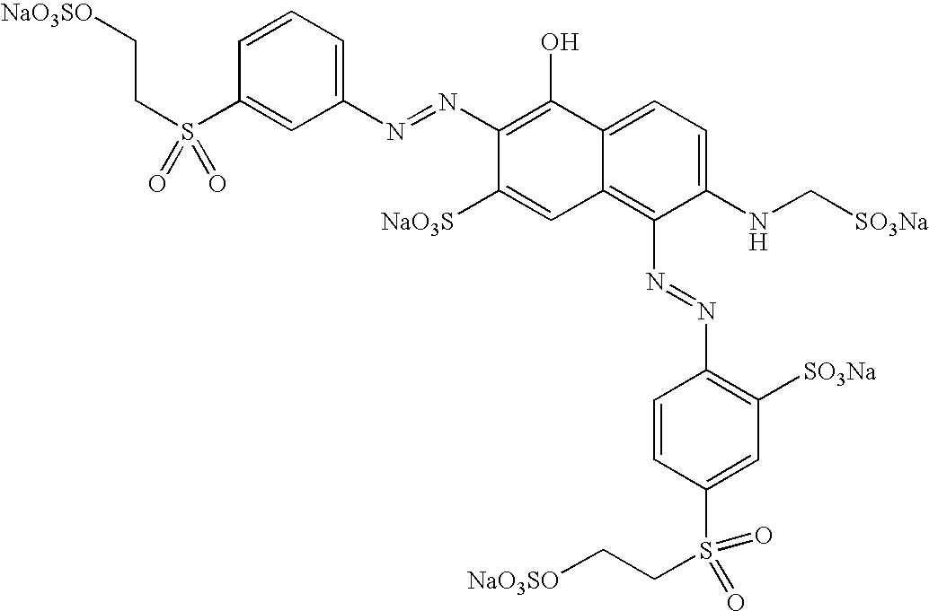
C1=CC=C(N=NC2=C(O)C3=CC=C(NC[SO3Na])C(N=NC4=C([SO3Na])C=C(S(CC[NaO3SO])(=O)=O)C=C4)=C3C=C2[NaO3S])C=C1S(CC[NaO3SO])(=O)=O
